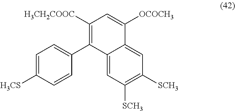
C1=C([H3CS])C=CC(C2=C([H3CH2COOC])C=C([OCOCH3])C3=CC([SCH3])=C([SCH3])C=C23)=C1
